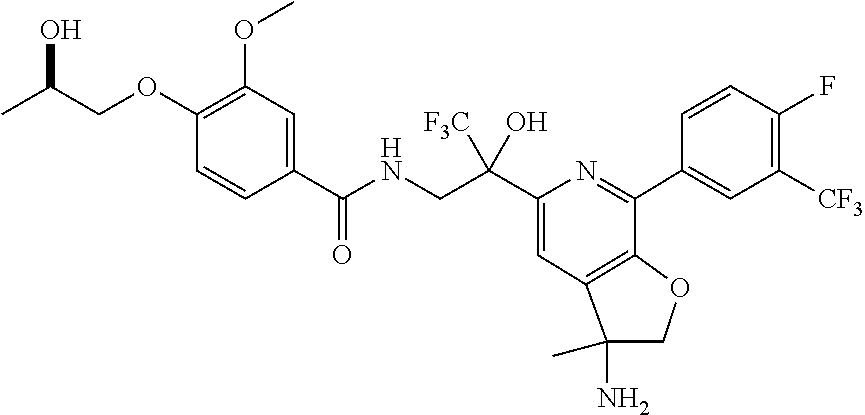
C1(C(NCC(C2=CC3=C(C(C4=CC([CF3])=C(F)C=C4)=N2)OCC3(C)N)([F3C])O)=O)=CC(OC)=C(OCC(C)O)C=C1
